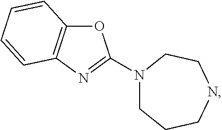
N1(C2=NC3=C(O2)C=CC=C3)CCCNCC1
